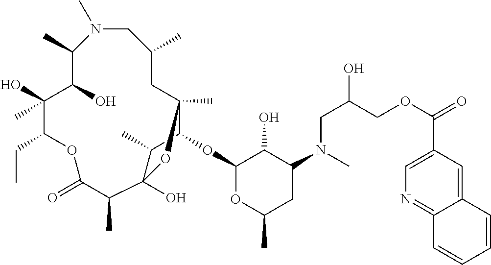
N1(C)CC(C)CC2(C)C(OC3OC(C)CC(N(CC(COC(C4=CN=C5C(=C4)C=CC=C5)=O)O)C)C3O)C(C)C(O)(C(C)C(=O)OC(CC)C(O)(C)C(O)C1C)O2
